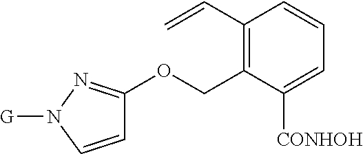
C1(C=C)=C(COC2=NN([G])C=C2)C([CONHOH])=CC=C1
